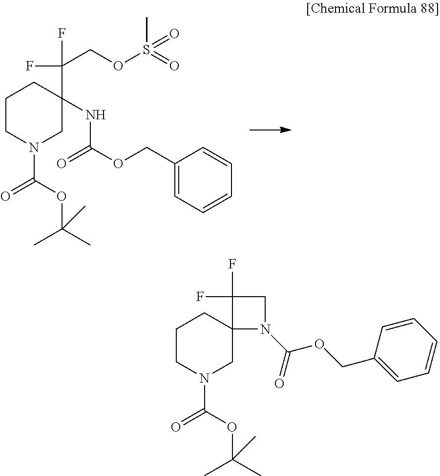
C1CN(C(=O)OC(C)(C)C)CC(NC(OCC2=CC=CC=C2)=O)(C(COS(=O)(C)=O)(F)F)C1.C1CN(C(=O)OC(C)(C)C)CC2(C1)N(C(=O)OCC1=CC=CC=C1)CC2(F)F
